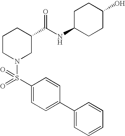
C1=CC(S(=O)(N2CC(C(NC3CCC(O)CC3)=O)CCC2)=O)=CC=C1C1=CC=CC=C1
